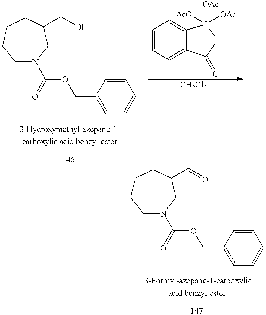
C1N(C(OCC2=CC=CC=C2)=O)CC(CO)CCC1.C1=CC=C2C(=C1)I([OAc])([AcO])([OAc])OC2=O.C1N(C(OCC2=CC=CC=C2)=O)CC(C=O)CCC1
